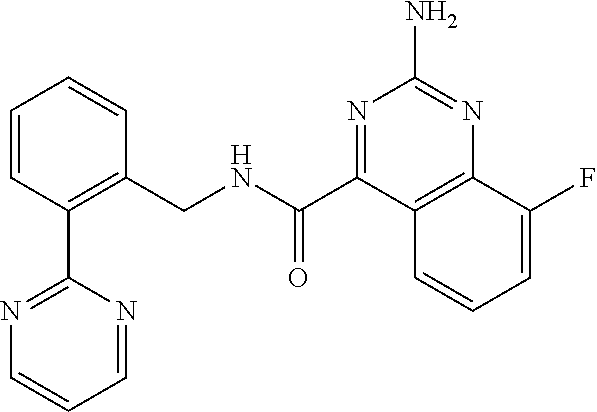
C1=CC(C2=NC=CC=N2)=C(CNC(C2=NC(N)=NC3=C2C=CC=C3F)=O)C=C1
